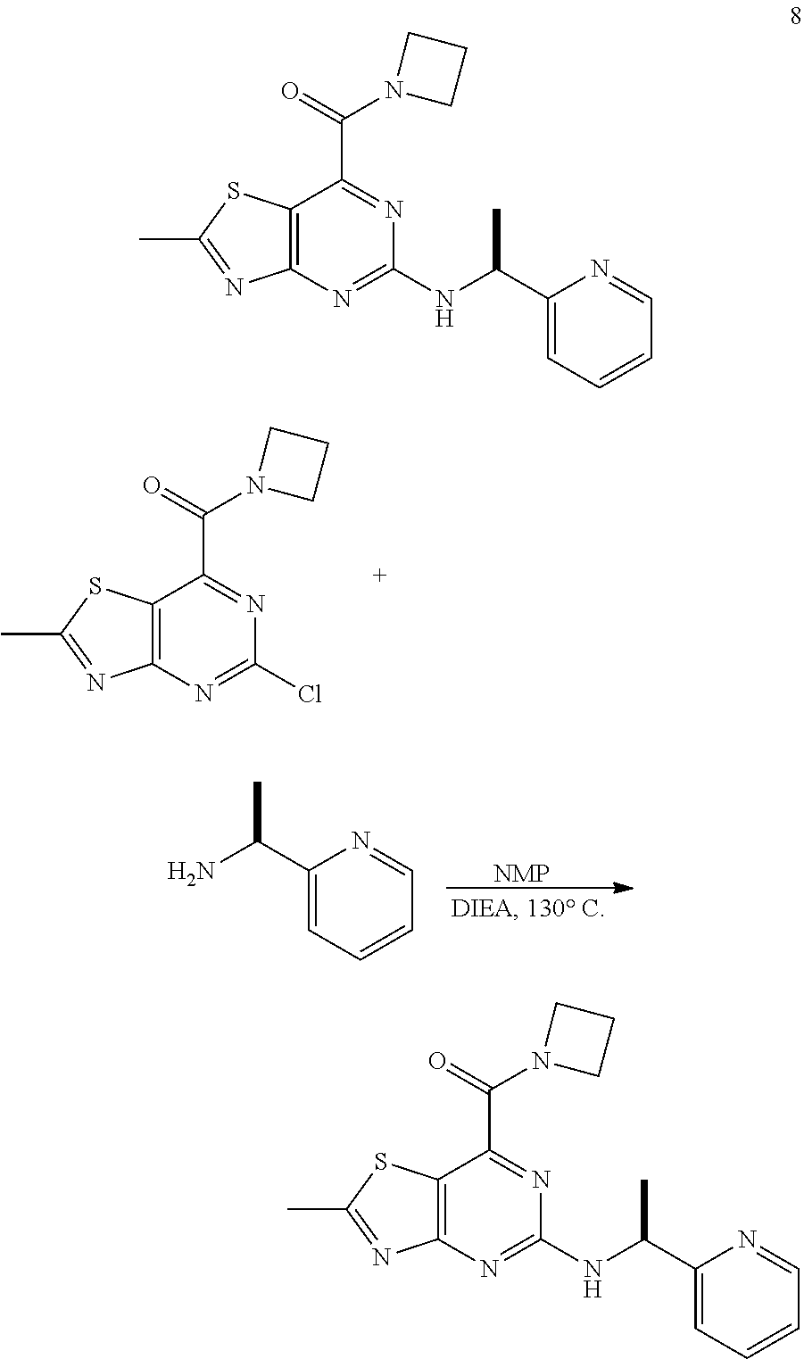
C12=C(N=C(Cl)N=C1C(=O)N1CCC1)N=C(C)S2.[NMP].C1(C(N)C)=CC=CC=N1.C12=C(N=C(NC(C3=CC=CC=N3)C)N=C1C(=O)N1CCC1)N=C(C)S2.C12=C(N=C(NC(C3=CC=CC=N3)C)N=C1C(=O)N1CCC1)N=C(C)S2
